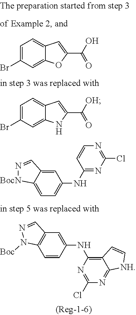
C12=CC(Br)=CC=C1C=C(C([OH])=O)N2.C12=C(C=C(NC3=C4C(=NC(Cl)=N3)[NH]C=C4)C=C1)C=NN2[Boc].C12=CC=C(NC3=NC(Cl)=NC=C3)C=C1C=N[BocN]2.C1=C(Br)C=C2C(=C1)C=C(C(O)=O)O2
